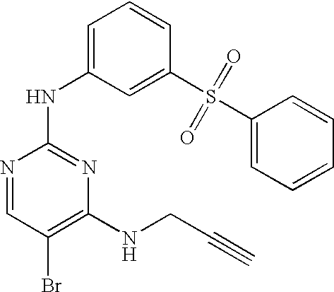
N1=CC(Br)=C(NCC#C)N=C1NC1=CC=CC(S(=O)(=O)C2=CC=CC=C2)=C1
